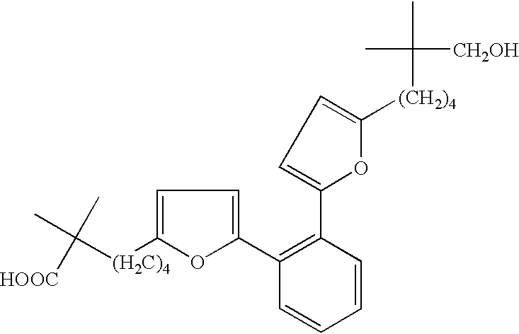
CC([(H2C)4]C1=CC=C(C2=C(C3=CC=C([(CH2)4]C(C)([CH2OH])C)O3)C=CC=C2)O1)(C)[HOOC]
